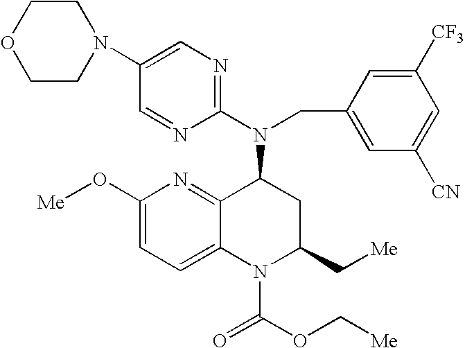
C1(N2CCOCC2)=CN=C(N(CC2=CC([CN])=CC([CF3])=C2)C2C3=NC(O[Me])=CC=C3N(C(=O)OC[Me])C(C[Me])C2)N=C1
